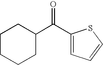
C1(C(=O)C2=CC=CS2)CCCCC1
